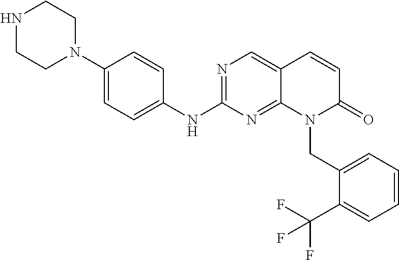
C1(N2CCNCC2)=CC=C(NC2=NC=C3C(=N2)N(CC2=CC=CC=C2C(F)(F)F)C(=O)C=C3)C=C1
